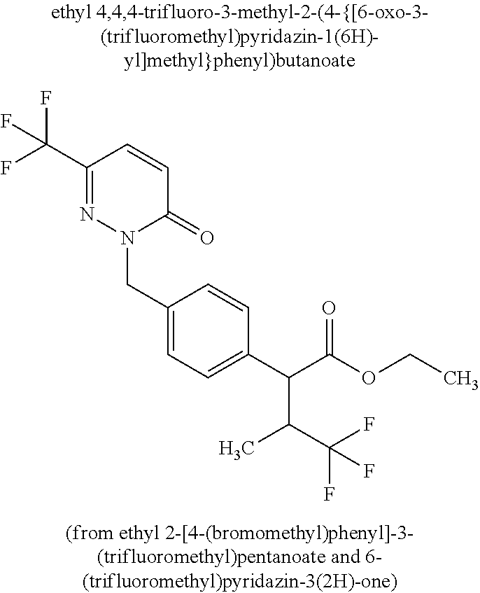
FC(F)(C1=NN(CC2=CC=C(C(C(OCC)=O)C(C(F)(F)F)C)C=C2)C(=O)C=C1)F
